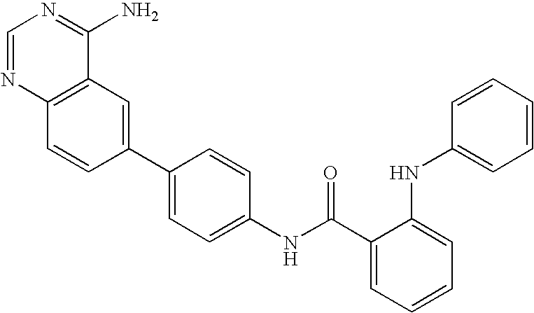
C1=CC=CC(NC2=CC=CC=C2C(NC2=CC=C(C3=CC4=C(C=C3)N=CN=C4N)C=C2)=O)=C1
